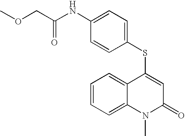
C1(SC2=CC(=O)N(C)C3=CC=CC=C23)=CC=C(NC(COC)=O)C=C1
